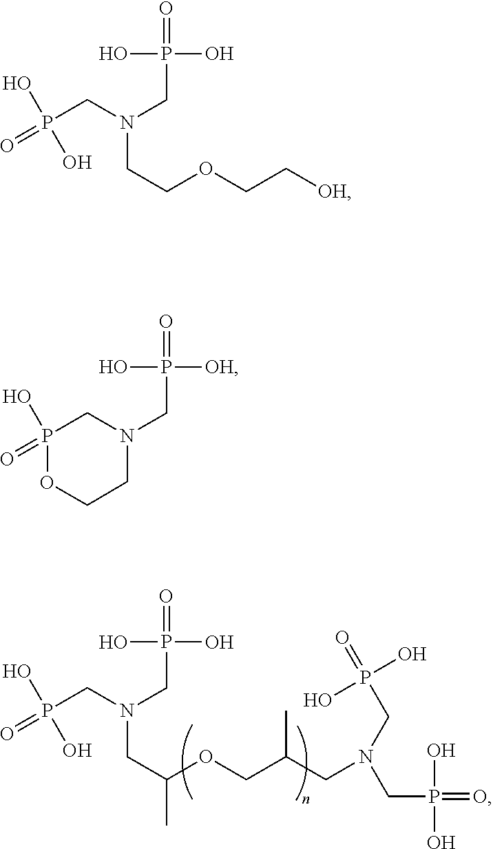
P(CN(CP(=O)(O)O)CC(OCC(CN(CP(=O)(O)O)CP(=O)(O)O)C)C)(=O)(O)O.P(CN(CP(=O)(O)O)CCOCC[OH])(=O)(O)O.P1(O)(=O)CN(CP(=O)([OH])O)CCO1
